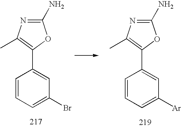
N1=C(N)OC(C2=CC(Br)=CC=C2)=C1C.N1=C(N)OC(C2=CC([Ar])=CC=C2)=C1C
